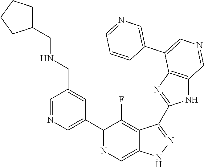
C1(C2=CN=CC(CNCC3CCCC3)=C2)=NC=C2C(=C1F)C(C1=NC3=C(N1)C=NC=C3C1=CN=CC=C1)=NN2
